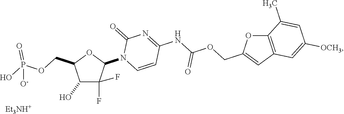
C1(O)C(F)(F)C(N2C=CC(NC(OCC3=CC4=C(O3)C(C)=CC([OCH3])=C4)=O)=NC2=O)OC1COP(O)(=O)[O-].[Et3NH+]
